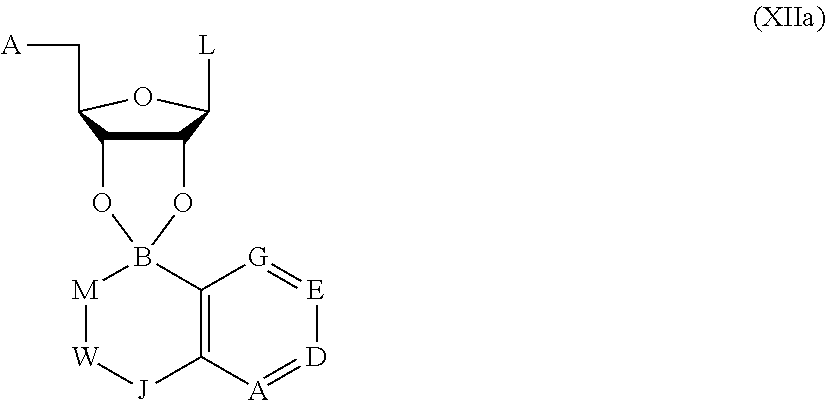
C12C(C(C[A])OC1[L])OB1(O2)[M][W][J]C2=C1[G]=[E][D]=[A]2
